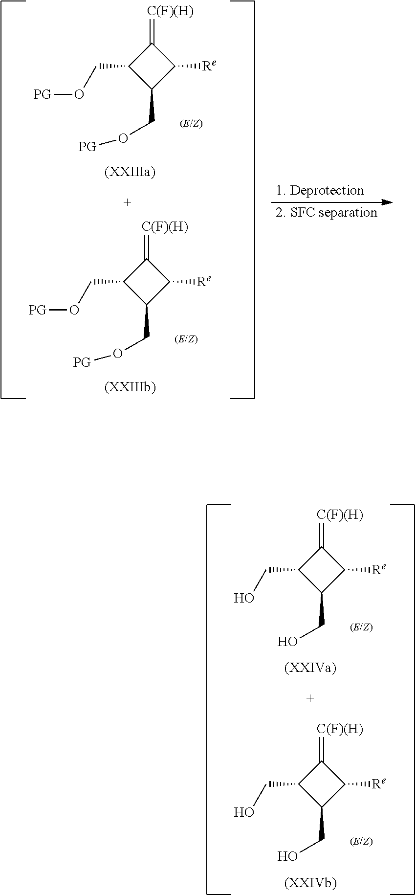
C1(=[C(F)(H)])C(CO[PG])C(CO[PG])C1[Re].C1(=[C(F)(H)])C(CO[PG])C(CO[PG])C1[Re].[1. Deprotection].[2. SFC separation].C1(=[C(F)(H)])C(CO)C(CO)C1[Re].C1(=[C(F)(H)])C(CO)C(CO)C1[Re]
